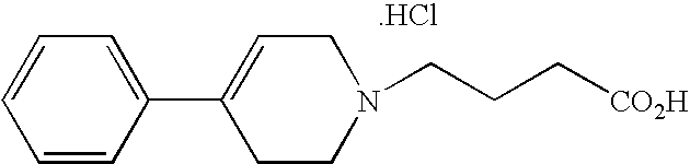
C1=CC=CC(C2=CCN(CCC[CO2H])CC2)=C1.[.HCl]
